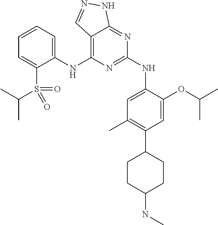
C1(NC2=C3C(=NC(NC4=CC(C)=C(C5CCC(NC)CC5)C=C4OC(C)C)=N2)NN=C3)=CC=CC=C1S(C(C)C)(=O)=O
